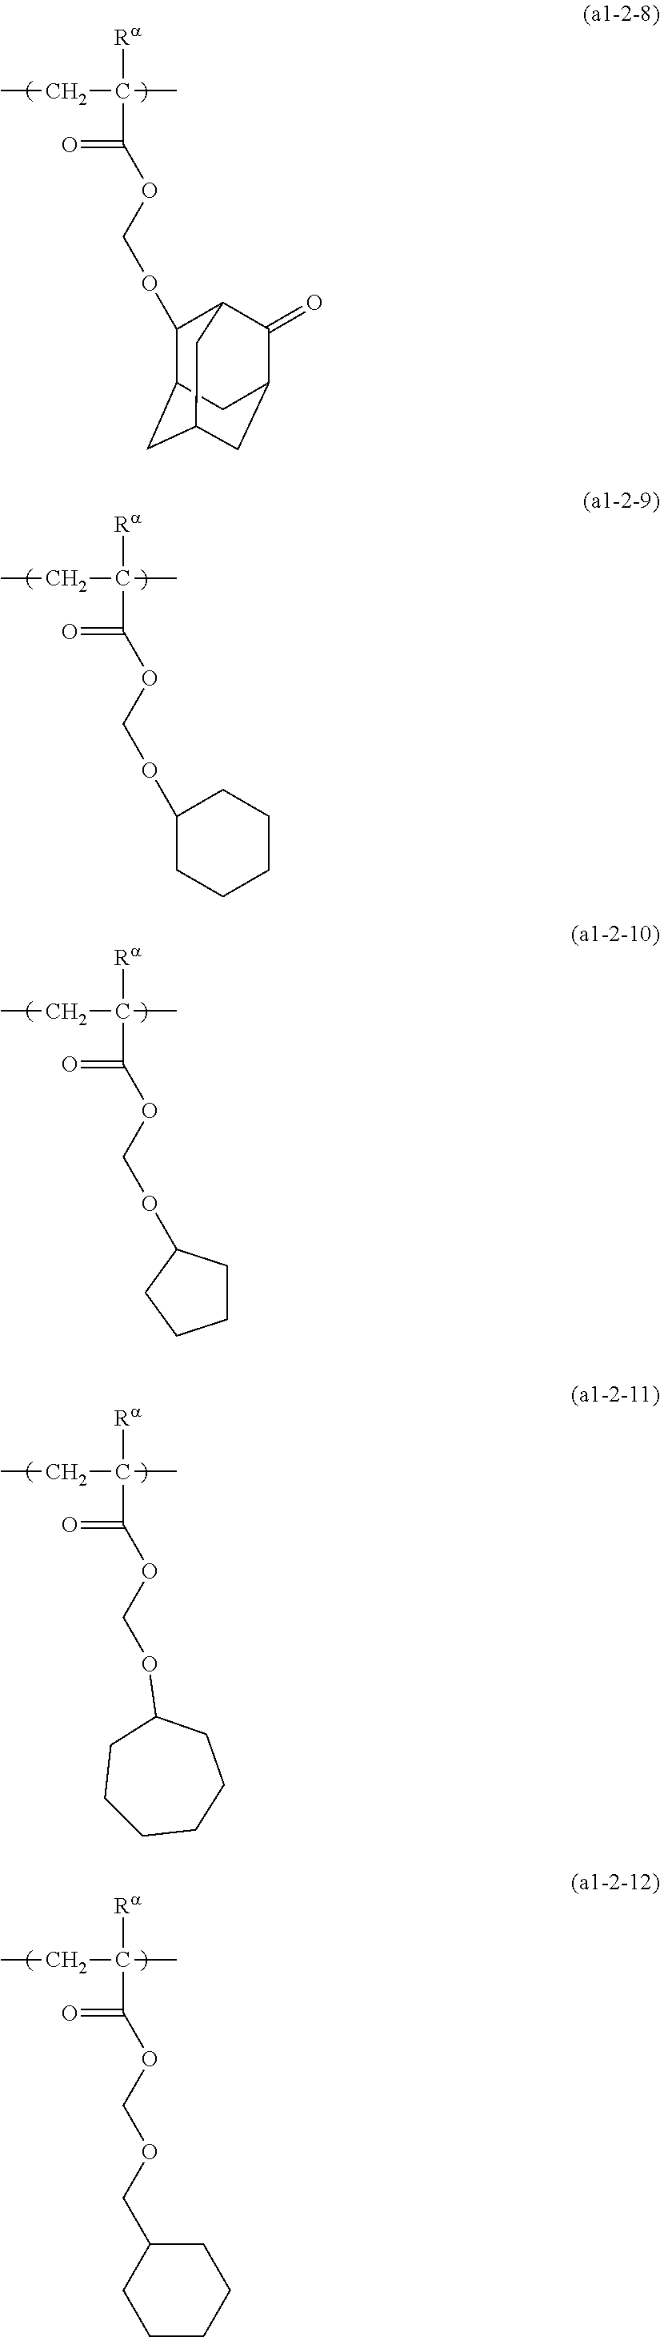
CCC(C)([Ra])C(=O)OCOC1C2CC3CC(C(=O)C1C3)C2.CCC(C)([Ra])C(=O)OCOC1CCCCC1.CCC(C)([Ra])C(=O)OCOC1CCCC1.CCC(C)([Ra])C(=O)OCOC1CCCCCC1.CCC(C)([Ra])C(=O)OCOCC1CCCCC1
